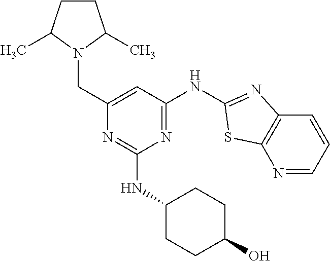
N1=CC=CC2=C1SC(NC1=NC(NC3CCC(O)CC3)=NC(CN3C(C)CCC3C)=C1)=N2
